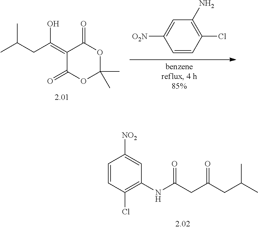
CC(CC(=C1C(=O)OC(C)(C)OC1=O)O)C.C1=CC(Cl)=C(N)C=C1[O2N].C1=CC(Cl)=C(NC(CC(CC(C)C)=O)=O)C=C1[NO2]
